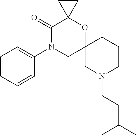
C(C)(CCN1CCCC2(C1)OC1(C(=O)N(C3=CC=CC=C3)C2)CC1)C
